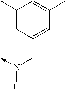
C-N(CC1=CC(C)=CC(C)=C1)[H]
